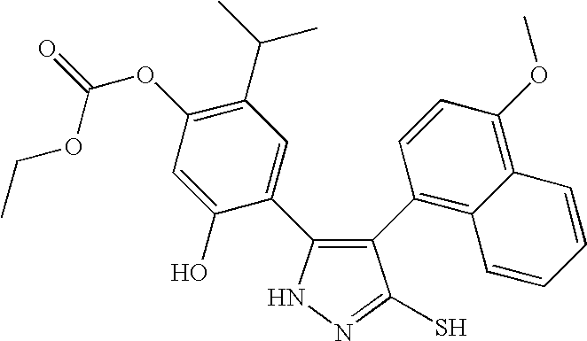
N1N=C(S)C(C2=C3C(=C(OC)C=C2)C=CC=C3)=C1C1=CC(C(C)C)=C(OC(=O)OCC)C=C1O
